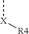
C[X][R4]
